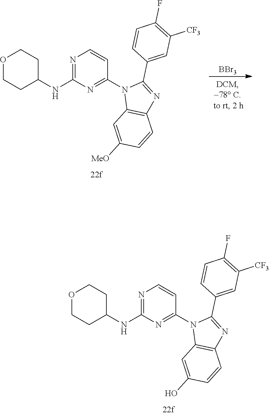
O1CCC(NC2=NC=CC(N3C4=C(N=C3C3=CC([CF3])=C(F)C=C3)C=CC([MeO])=C4)=N2)CC1.[BBr3].O1CCC(NC2=NC=CC(N3C4=C(N=C3C3=CC([CF3])=C(F)C=C3)C=CC(O)=C4)=N2)CC1
